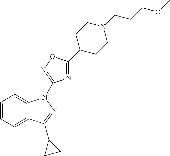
C1=CC=C2C(=C1)N(C1=NOC(C3CCN(CCCOC)CC3)=N1)N=C2C1CC1
